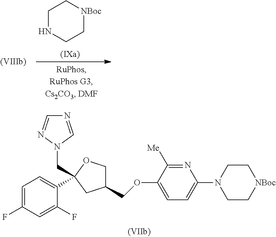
C1=C(F)C=C(F)C(C2(CN3C=NC=N3)OCC(COC3=CC=C(N4CC[NBoc]CC4)N=C3[Me])C2)=C1.C1[NBoc]CCNC1
